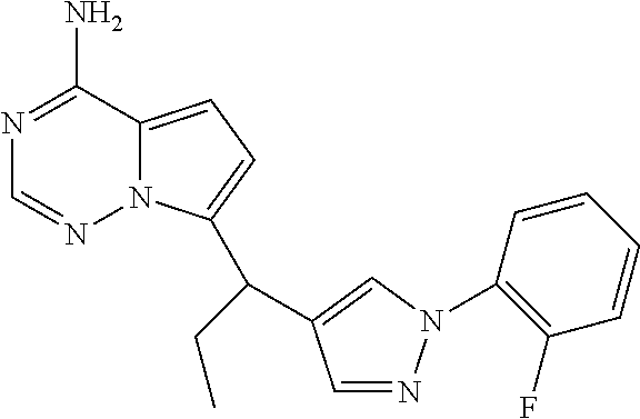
N1=C(N)C2=CC=C(C(CC)C3=CN(C4=C(F)C=CC=C4)N=C3)N2N=C1
